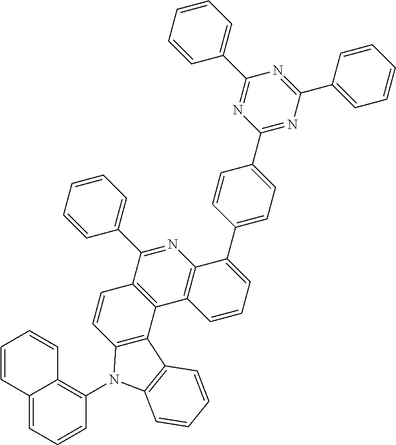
C12=C(C3=C(N=C1C1=CC=CC=C1)C(C1=CC=C(C4=NC(C5=CC=CC=C5)=NC(C5=CC=CC=C5)=N4)C=C1)=CC=C3)C1=C(C=C2)N(C2=C3C(=CC=C2)C=CC=C3)C2=C1C=CC=C2
